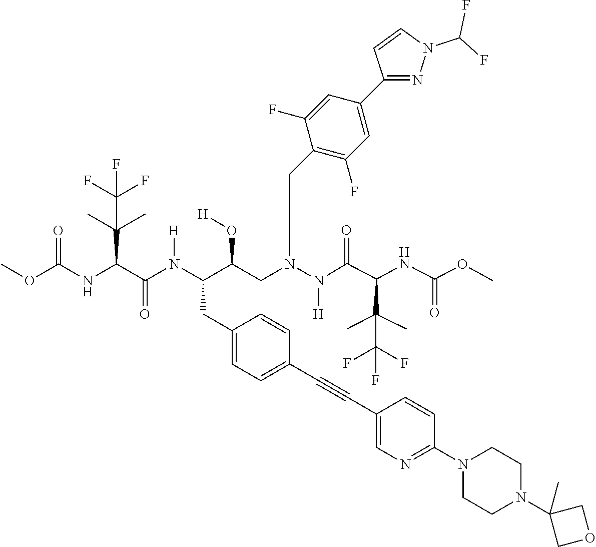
C(C(F)(F)F)(C)(C(C(=O)N(N(CC(C(CC1=CC=C(C#CC2=CN=C(N3CCN(C4(C)COC4)CC3)C=C2)C=C1)N(C(C(C(C)(C)C(F)(F)F)NC(OC)=O)=O)[H])O[H])CC1=C(F)C=C(C2=NN(C(F)F)C=C2)C=C1F)[H])NC(=O)OC)C
